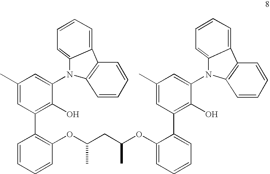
C1(OC(CC(OC2=CC=CC=C2C2=C(O)C(N3C4=CC=CC=C4C4=C3C=CC=C4)=CC(C)=C2)C)C)=C(C2=C(O)C(N3C4=CC=CC=C4C4=C3C=CC=C4)=CC(C)=C2)C=CC=C1
